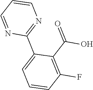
C1(C2=CC=CC(F)=C2C(=O)O)=NC=CC=N1
